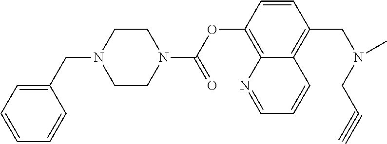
C1(CN2CCN(C(OC3=C4C(=C(CN(CC#C)C)C=C3)C=CC=N4)=O)CC2)=CC=CC=C1
